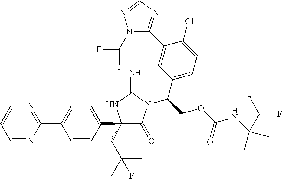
C1(C2=CC=C(C3(CC(C)(F)C)C(=O)N(C(COC(NC(C(F)F)(C)C)=O)C4=CC=C(Cl)C(C5=NC=NN5C(F)F)=C4)C(=N)N3)C=C2)=NC=CC=N1
